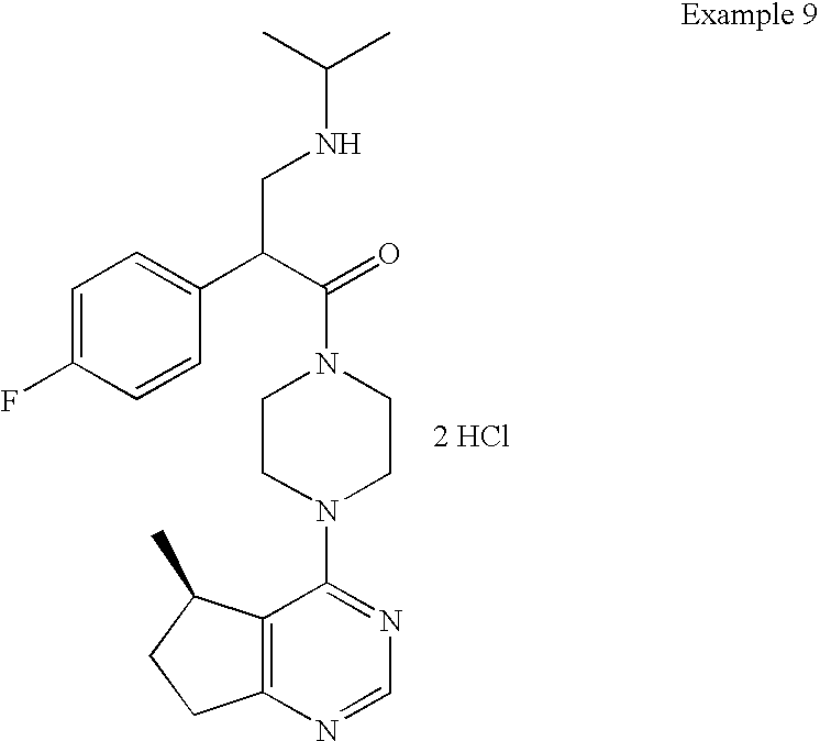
C12=C(N=CN=C1N1CCN(C(=O)C(C3=CC=C(F)C=C3)CNC(C)C)CC1)CCC2C.[2 HCl]
